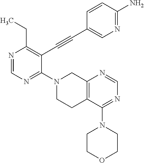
N1=CN=C(N2CCC3=C(C2)N=CN=C3N2CCOCC2)C(C#CC2=CN=C(N)C=C2)=C1CC
